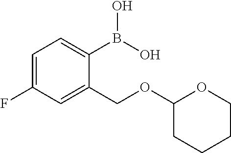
C1=C(F)C=C(COC2CCCCO2)C(B(O)O)=C1
